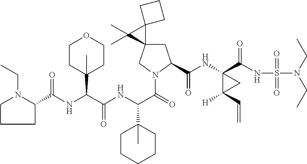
N(C(C(NC(C(=O)N1CC2(CC1C(=O)NC1(C(=O)NS(=O)(=O)N(CC)CC)C(C=C)([H])C1)C1(C2(C)C)CCC1)C1(C)CCCCC1)=O)C1(C)CCOCC1)C(C1N(CC)CCC1)=O
